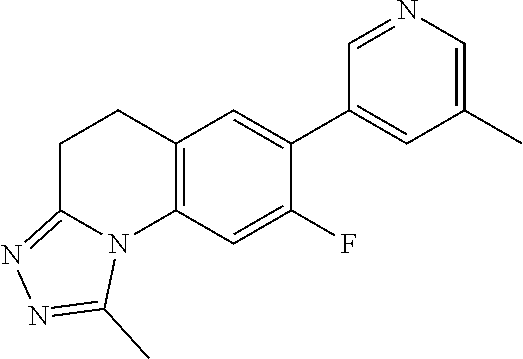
C12=C(C=C(F)C(C3=CC(C)=CN=C3)=C1)N1C(=NN=C1C)CC2
